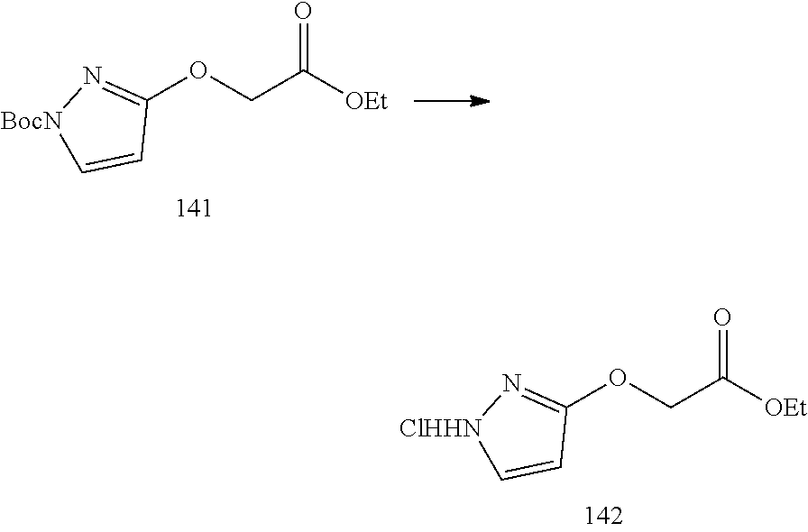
C1(OCC([OEt])=O)=N[ClHHN]C=C1.C1(OCC([OEt])=O)=N[BocN]C=C1
